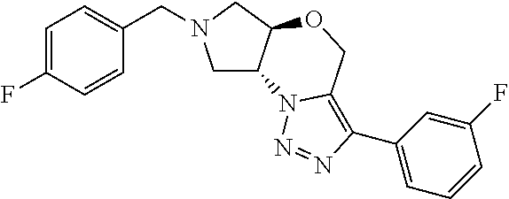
C1=C(F)C=CC(CN2CC3C(C2)OCC2=C(C4=CC=CC(F)=C4)N=NN32)=C1
